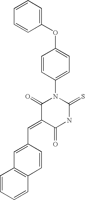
C1=CC=C(OC2=CC=C(N3C(=S)NC(=O)C(=CC4=CC5=C(C=C4)C=CC=C5)C3=O)C=C2)C=C1
